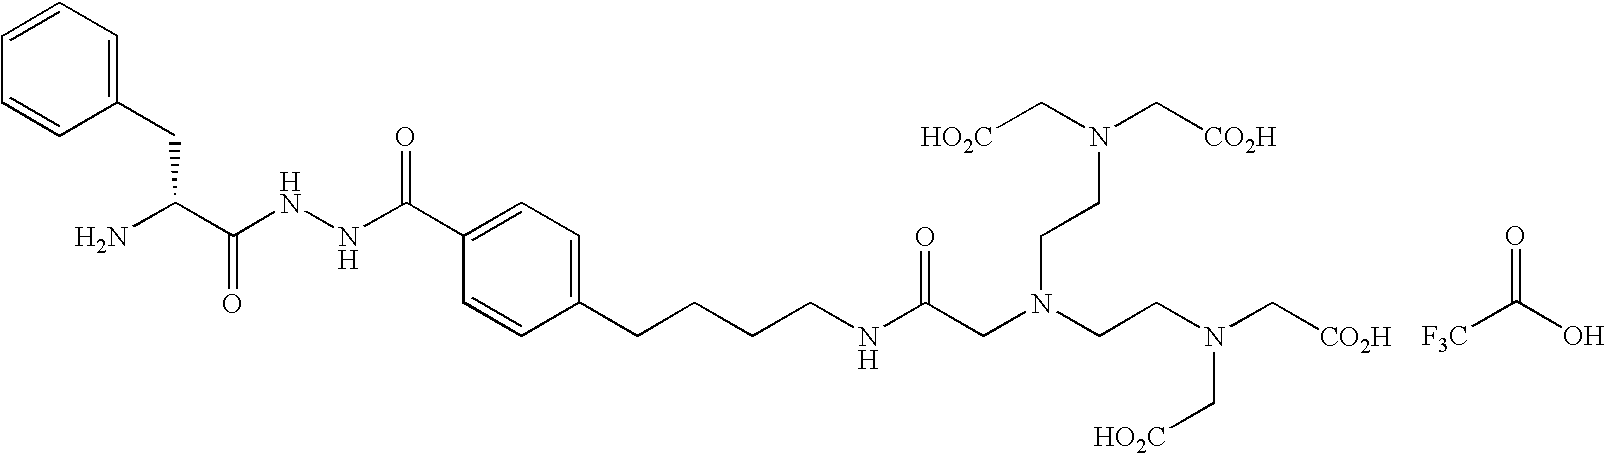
C(=O)(O)[F3C].NC(C(NNC(C1=CC=C(CCCCNC(CN(CCN(C[CO2H])C[HO2C])CCN(C[HO2C])C[CO2H])=O)C=C1)=O)=O)CC1=CC=CC=C1
